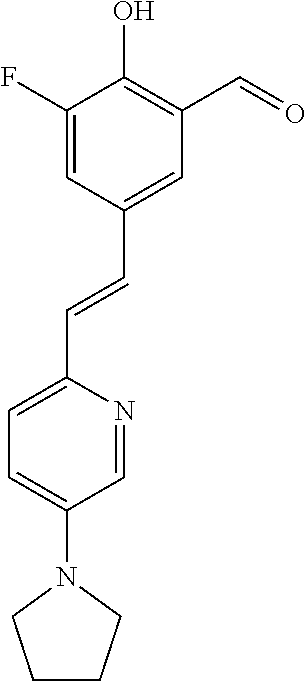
C1(F)=CC(C=CC2=CC=C(N3CCCC3)C=N2)=CC(C=O)=C1O
